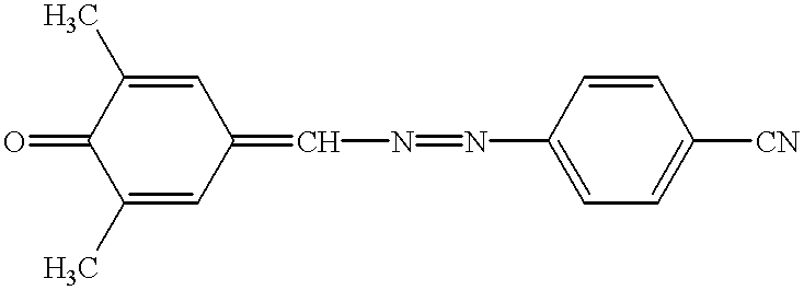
C1(C)=CC(=CN=NC2=CC=C([CN])C=C2)C=C(C)C1=O
